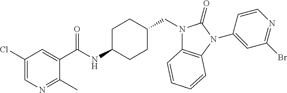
C1(C(NC2CCC(CN3C4=C(N(C5=CC(Br)=NC=C5)C3=O)C=CC=C4)CC2)=O)=CC(Cl)=CN=C1C
